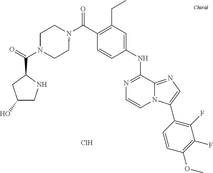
N1=C(NC2=CC(CC)=C(C(=O)N3CCN(C(C4CC(O)CN4)=O)CC3)C=C2)C2=NC=C(C3=C(F)C(F)=C(OC)C=C3)N2C=C1.Cl
